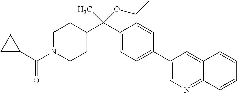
C1(C(C2CCN(C(C3CC3)=O)CC2)(OCC)C)=CC=C(C2=CN=C3C(=C2)C=CC=C3)C=C1
